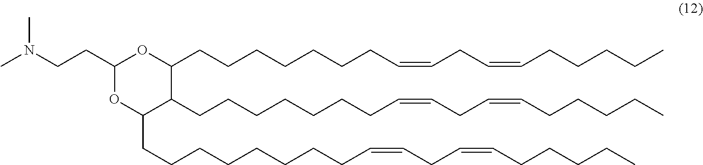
C1(CCCCCCCCC=CCC=CCCCCC)C(CCCCCCCC=CCC=CCCCCC)C(CCCCCCCC=CCC=CCCCCC)OC(CCN(C)C)O1
